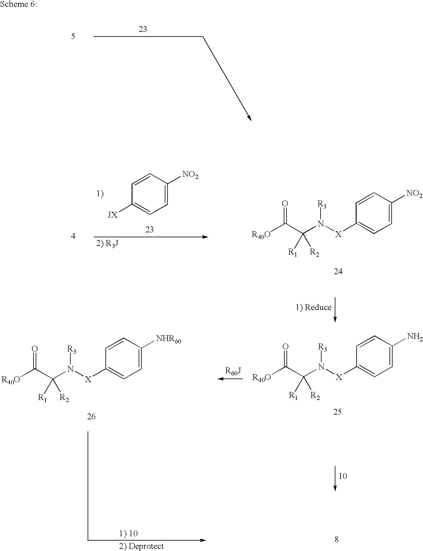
[R40O]C(C(N([X]C1=CC=C([NO2])C=C1)[R3])([R2])[R1])=O.C1=CC([JX])=CC=C1[NO2].[R40O]C(C(N([X]C1=CC=C(N)C=C1)[R3])([R2])[R1])=O.[R40O]C(C(N([X]C1=CC=C([NHR60])C=C1)[R3])([R2])[R1])=O
